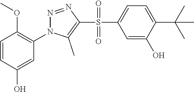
C1=CC(O)=CC(N2N=NC(S(=O)(=O)C3=CC=C(C(C)(C)C)C(O)=C3)=C2C)=C1OC
